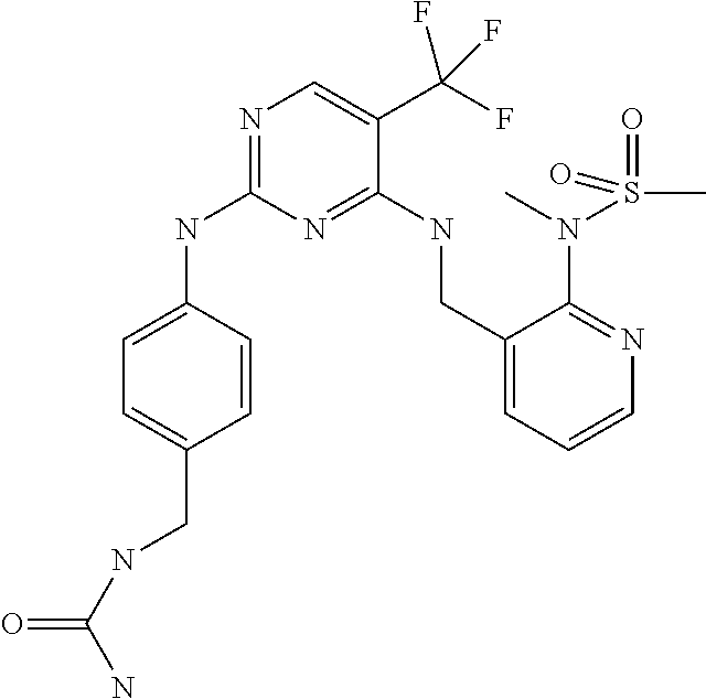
C1=C(NC2=NC=C(C(F)(F)F)C(NCC3=CC=CN=C3N(C)S(C)(=O)=O)=N2)C=CC(CNC(=O)N)=C1
